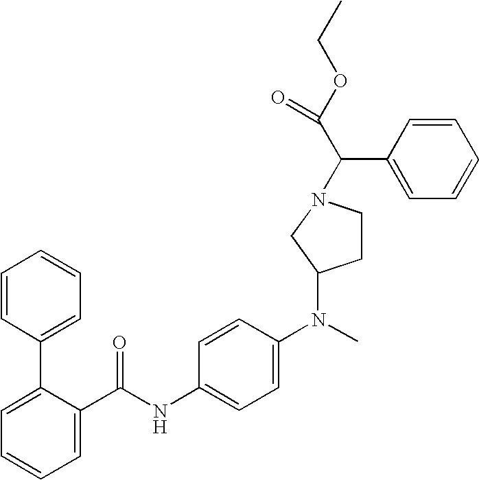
C1=C(C(NC2=CC=C(N(C3CCN(C(C(OCC)=O)C4=CC=CC=C4)C3)C)C=C2)=O)C(C2=CC=CC=C2)=CC=C1
